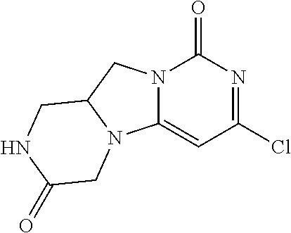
ClC1=NC(=O)N2C(=C1)N1C(C2)CNC(=O)C1
